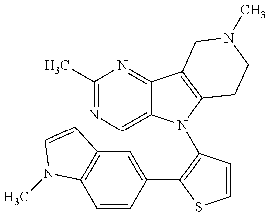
C1(C)=NC=C2C(=N1)C1=C(N2C2=C(C3=CC4=C(C=C3)N(C)C=C4)SC=C2)CCN(C)C1
